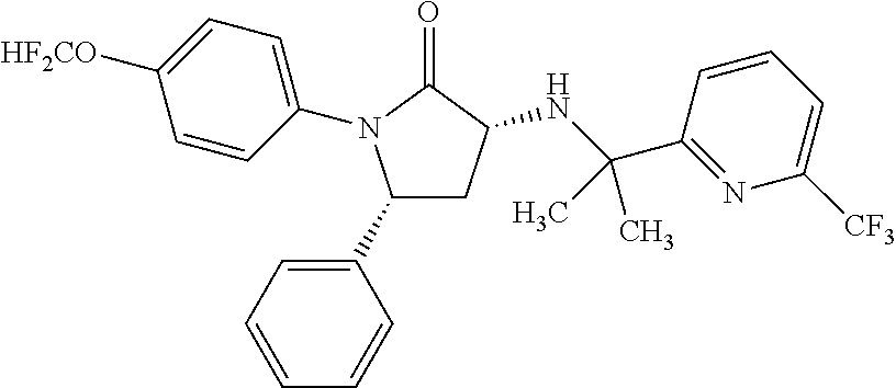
C1(C2=CC=CC=C2)CC(NC(C2=NC([CF3])=CC=C2)(C)C)C(=O)N1C1=CC=C([HF2CO])C=C1
